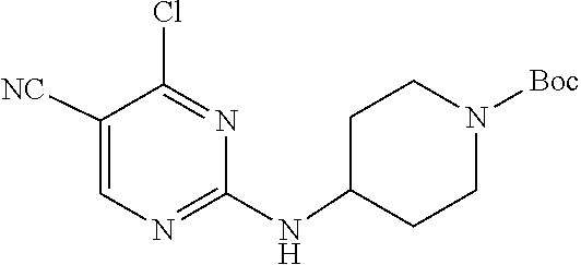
C1C(NC2=NC=C([NC])C(Cl)=N2)CCN([Boc])C1
